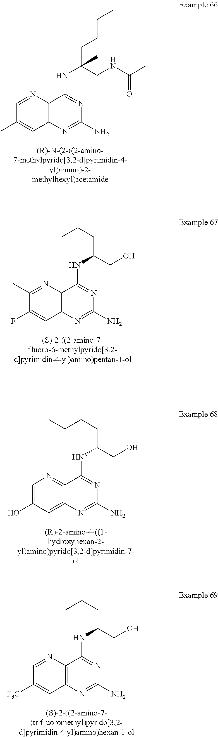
C12=C(N=CC(C)=C1)C(NC(CCCC)(CNC(C)=O)C)=NC(N)=N2.C12=C(N=C(C)C(F)=C1)C(NC(CCC)CO)=NC(N)=N2.C12=CC(O)=CN=C1C(NC(CCCC)CO)=NC(N)=N2.C12=C(N=CC([F3C])=C1)C(NC(CCC)CO)=NC(N)=N2
